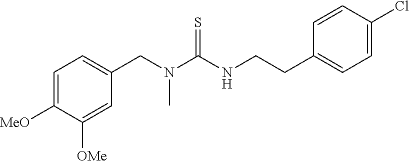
C1=C([MeO])C([OMe])=CC(CN(C(NCCC2=CC=C(Cl)C=C2)=S)C)=C1
